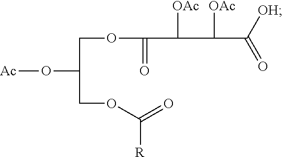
C(C(COC(=O)[R])O[Ac])OC(C(C(C([OH])=O)[OAc])[OAc])=O
